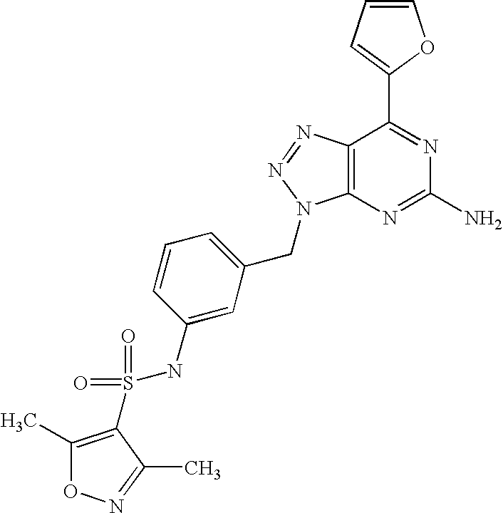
C1=CC=C(C2=NC(N)=NC3=C2N=NN3CC2=CC=CC(NS(=O)(=O)C3=C(C)ON=C3C)=C2)O1
